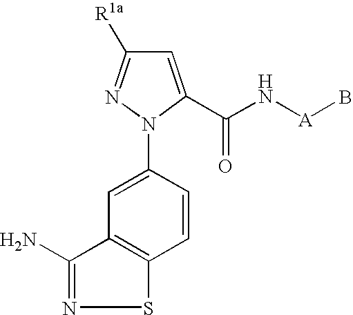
C1=CC(N2N=C([R1a])C=C2C(N[A]B)=O)=CC2=C1SN=C2N
